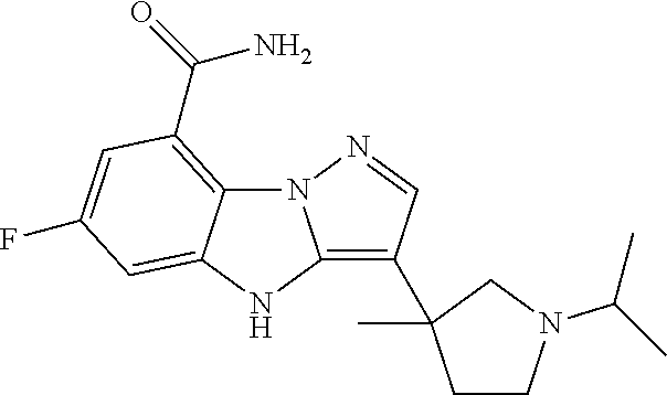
N12C3=C(C(=O)N)C=C(F)C=C3NC1=C(C1(C)CCN(C(C)C)C1)C=N2
